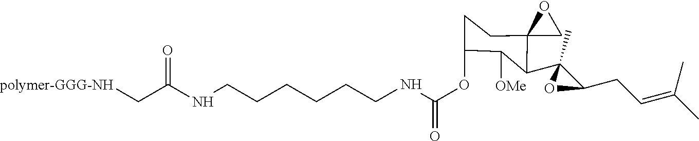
[polymer-GGG-NH]CC(NCCCCCCNC(OC1CCC2(C(C3(C)C(CC=C(C)C)O3)C1[OMe])CO2)=O)=O
